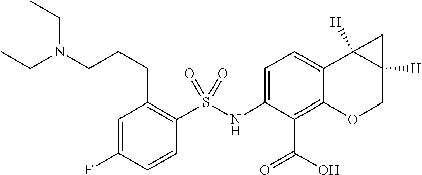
C1=C2C(=C(C(=O)O)C(NS(C3=C(CCCN(CC)CC)C=C(F)C=C3)(=O)=O)=C1)OCC1([H])C2([H])C1
